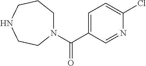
N1(C(=O)C2=CC=C(Cl)N=C2)CCCNCC1
